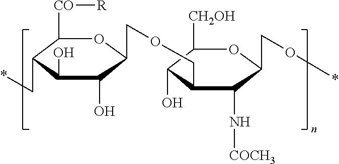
C1([CO][R])C(C*)C(O)C(O)C(COCC2C(O)C([CH2OH])OC(CO*)C2N[COCH3])O1
